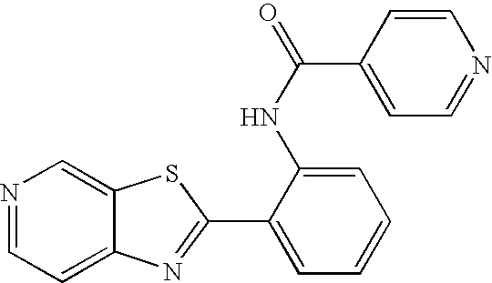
C12=CC=NC=C1SC(C1=CC=CC=C1NC(C1=CC=NC=C1)=O)=N2
